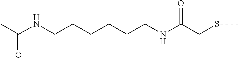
CC(NCCCCCCNC(CSC)=O)=O
